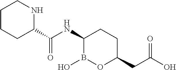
C(NC1B(O)OC(CC(O)=O)CC1)(=O)C1NCCCC1
